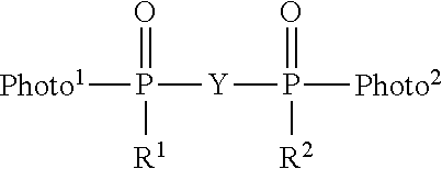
[Photo1]P([Y]P([Photo2])(=O)[R2])(=O)[R1]
